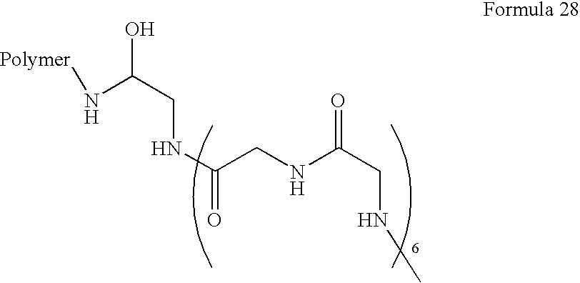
N(C(CNC(=O)CNC(CNC)=O)O)[Polymer]
